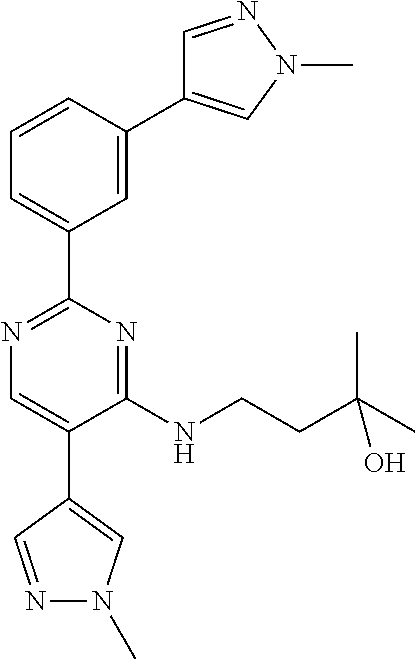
N1=C(C2=CC=CC(C3=CN(C)N=C3)=C2)N=C(NCCC(C)(C)O)C(C2=CN(C)N=C2)=C1
